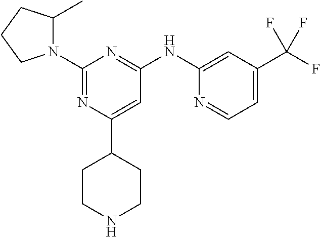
C1(C2CCNCC2)=CC(NC2=CC(C(F)(F)F)=CC=N2)=NC(N2C(C)CCC2)=N1
